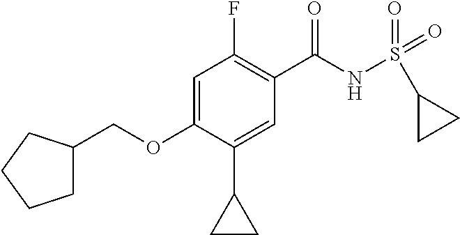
C1=C(OCC2CCCC2)C(C2CC2)=CC(C(NS(C2CC2)(=O)=O)=O)=C1F
